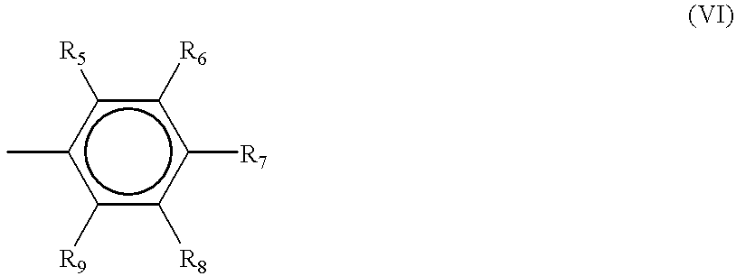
c1([R5])c(C)c([R9])c([R8])c([R7])c1[R6]
